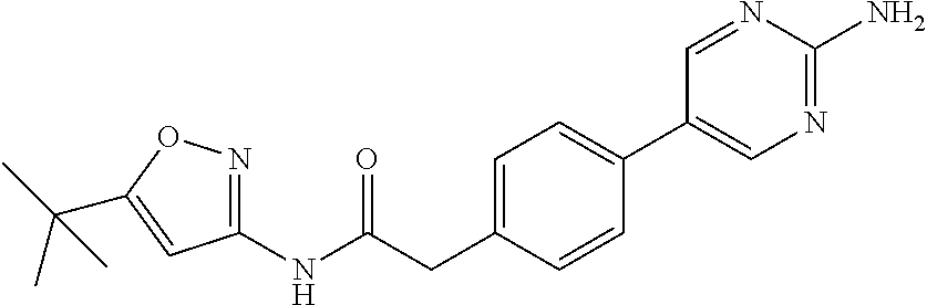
C1(NC(CC2=CC=C(C3=CN=C(N)N=C3)C=C2)=O)=NOC(C(C)(C)C)=C1
